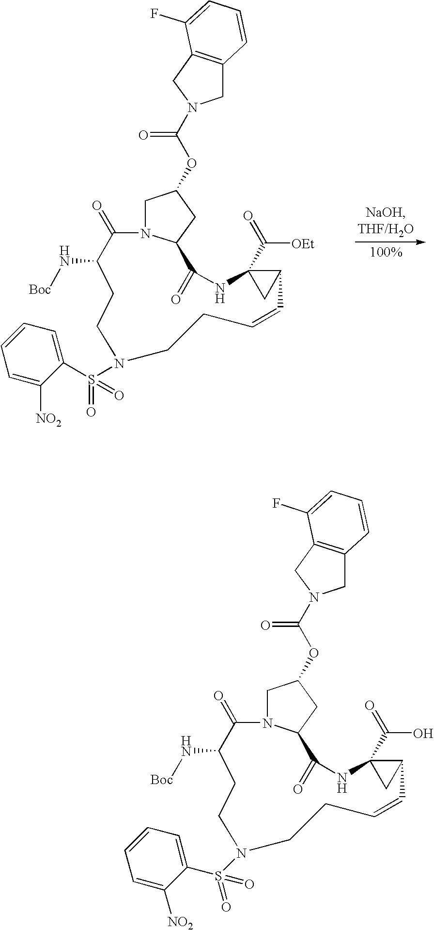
C1(=O)N2CC(OC(N3CC4=C(C=CC=C4F)C3)=O)CC2C(=O)NC2(C([OEt])=O)CC2C=CCCN(S(C2=CC=CC=C2[NO2])(=O)=O)CCC1N[Boc].C1(=O)N2CC(OC(N3CC4=C(C=CC=C4F)C3)=O)CC2C(=O)NC2(C(O)=O)CC2C=CCCN(S(C2=CC=CC=C2[NO2])(=O)=O)CCC1N[Boc]
